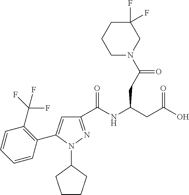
C1(C(NC(CC(O)=O)CC(N2CC(F)(F)CCC2)=O)=O)=NN(C2CCCC2)C(C2=C(C(F)(F)F)C=CC=C2)=C1
